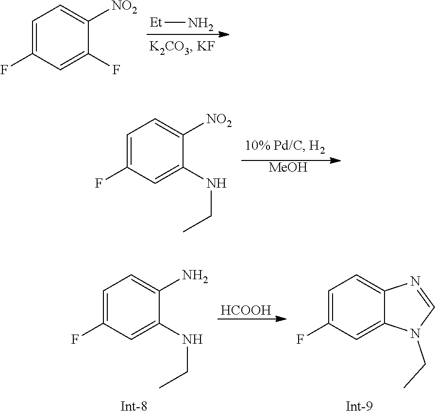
[MeOH].C1=C(F)C=C(NCC)C([NO2])=C1.C1=C(F)C=C(F)C([NO2])=C1.[Et]N.[HCOOH].C1=C(F)C=C(NCC)C(N)=C1.C1=C(F)C=C2C(=C1)N=CN2CC
